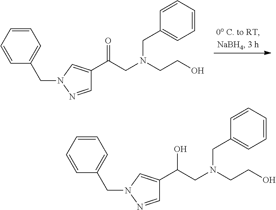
C1=NN(CC2=CC=CC=C2)C=C1C(CN(CCO)CC1=CC=CC=C1)=O.C1=NN(CC2=CC=CC=C2)C=C1C(CN(CCO)CC1=CC=CC=C1)O
